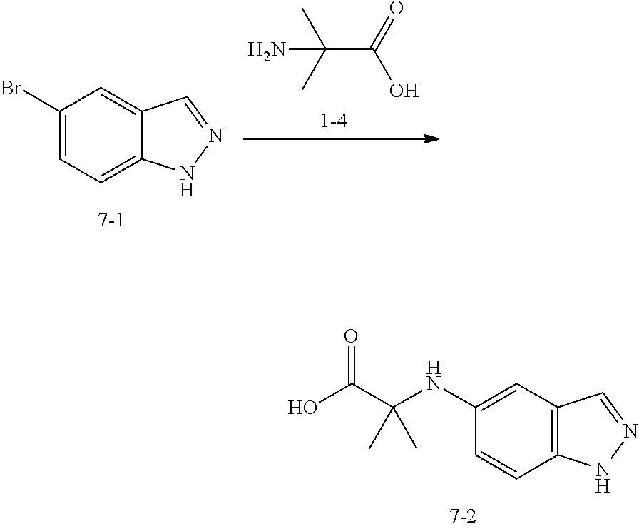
C12=C(C=CC(NC(C(O)=O)(C)C)=C1)NN=C2.C(C(=O)O)(C)(C)N.C12=CC(Br)=CC=C1NN=C2
